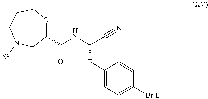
C1N([PG])CC(C(NC(C#N)CC2=CC=C([Br/I])C=C2)=O)OCC1
